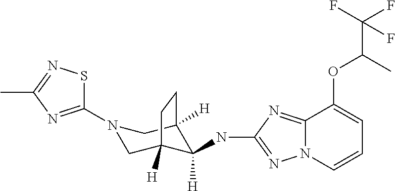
C1=CC=C(OC(C(F)(F)F)C)C2=NC(NC3([H])C4([H])CN(C5=NC(C)=NS5)CC3([H])CC4)=NN12
